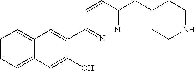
C12=CC=CC=C1C=C(O)C(C(C=CC(=N)CC1CCNCC1)=N)=C2
